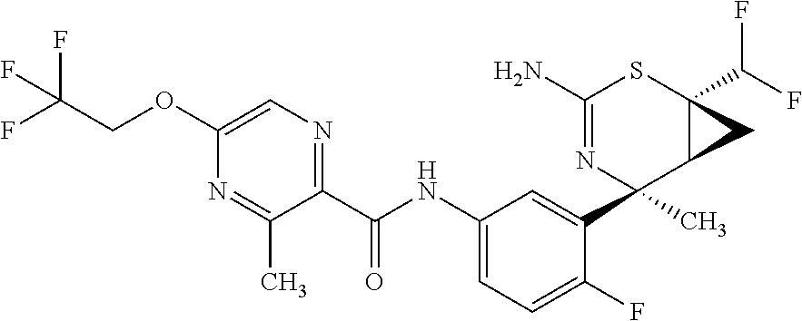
C1(N)=NC(C2=CC(NC(C3=NC=C(OCC(F)(F)F)N=C3C)=O)=CC=C2F)(C)C2C(C(F)F)(S1)C2
